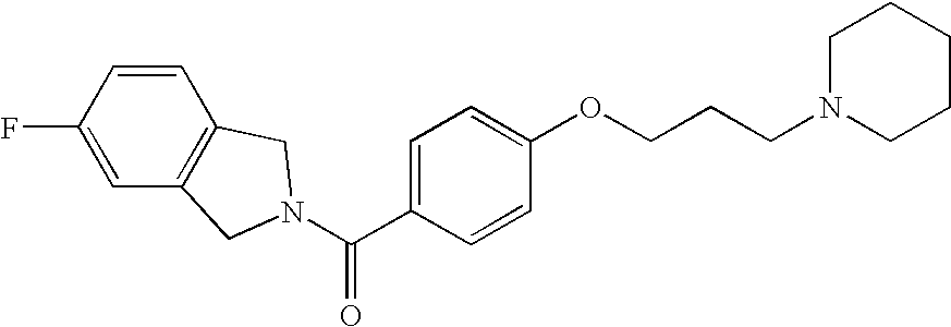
C1=CC(F)=CC2=C1CN(C(C1=CC=C(OCCCN3CCCCC3)C=C1)=O)C2
